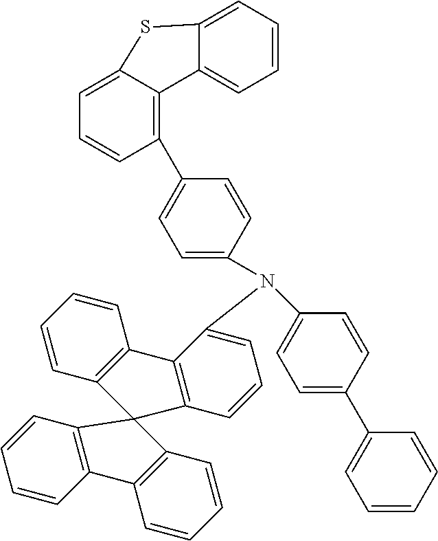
C1(C2=C3C(=CC=C2)SC2=CC=CC=C32)=CC=C(N(C2=CC=C(C3=CC=CC=C3)C=C2)C2=CC=CC3=C2C2=C(C=CC=C2)C32C3=C(C=CC=C3)C3=C2C=CC=C3)C=C1
